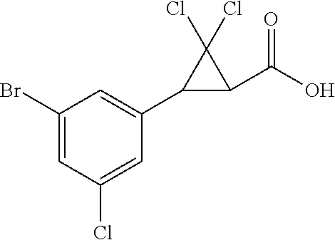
C1(C2=CC(Br)=CC(Cl)=C2)C(C(O)=O)C1(Cl)Cl
